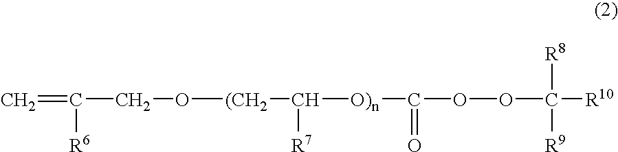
C=C(CO[(CH2]C([O)n]C(OOC([R10])([R8])[R9])=O)[R7])[R6]
